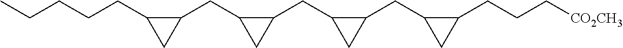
CCCCCC1CC1CC1CC1CC1CC1CC1CC1CCC[CO2CH3]
